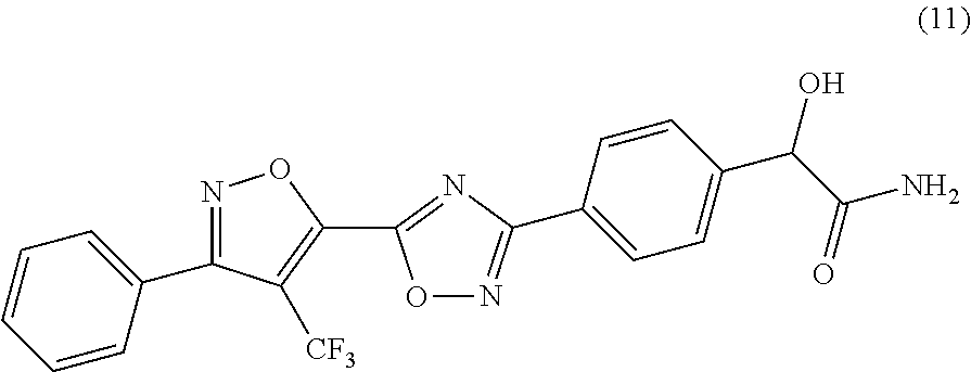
C1=CC=CC(C2=NOC(C3=NC(C4=CC=C(C(O)C(=O)N)C=C4)=NO3)=C2[CF3])=C1
